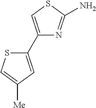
S1C=C([Me])C=C1C1=CSC(N)=N1
